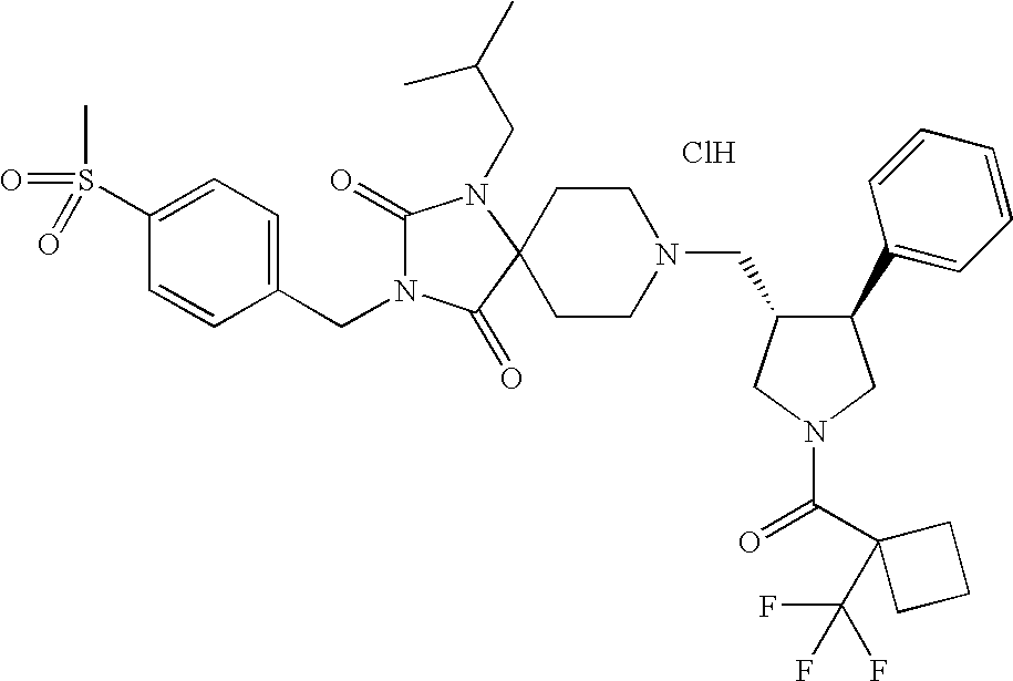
C1(S(C)(=O)=O)=CC=C(CN2C(=O)N(CC(C)C)C3(C2=O)CCN(CC2C(C4=CC=CC=C4)CN(C(=O)C4(C(F)(F)F)CCC4)C2)CC3)C=C1.Cl
